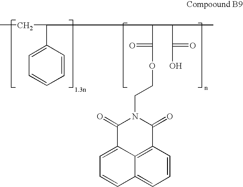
CCC(C1=CC=CC=C1)C(C(=O)OCCN1C(=O)C2=CC=CC3=CC=CC(=C23)C1=O)C(C(=O)O)C
